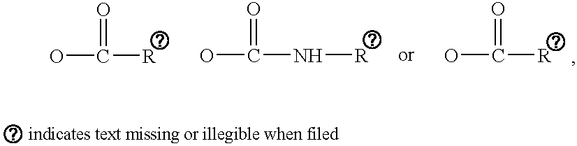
OC(=O)[R].OC(=O)N[R].OC(=O)[R]
